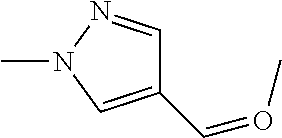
C1(C=OC)=CN(C)N=C1
